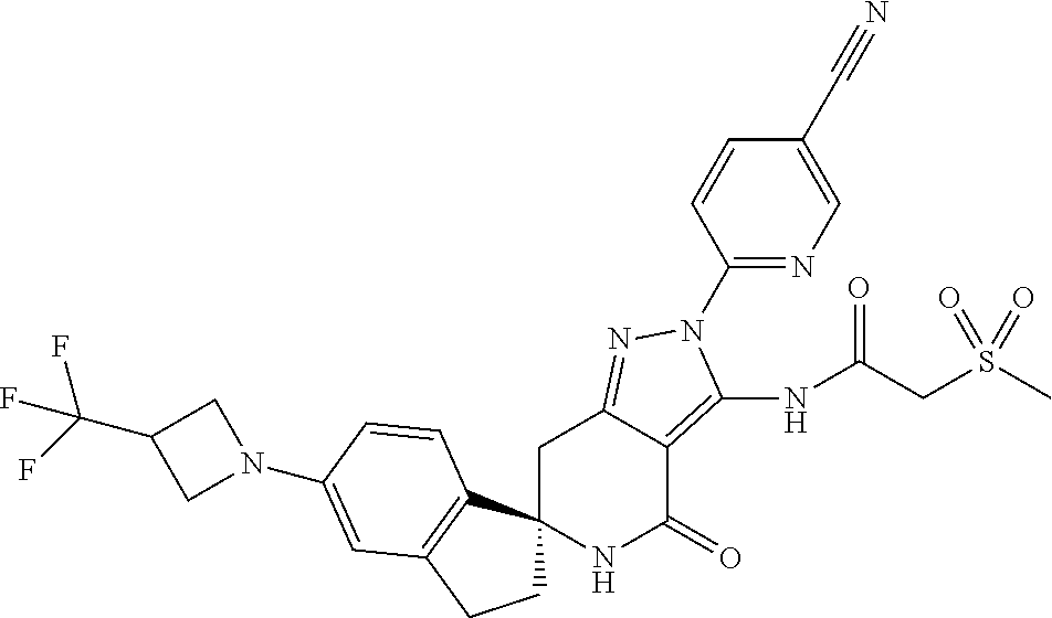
C1C2(C3=C(C1)C=C(N1CC(C(F)(F)F)C1)C=C3)NC(=O)C1=C(NC(CS(C)(=O)=O)=O)N(C3=NC=C(C#N)C=C3)N=C1C2
